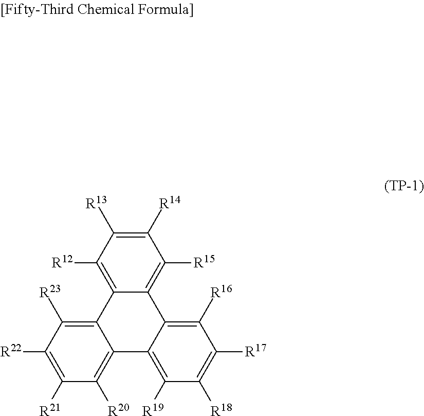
C12=C([R20])C([R21])=C([R22])C([R23])=C1C1=C([R12])C([R13])=C([R14])C([R15])=C1C1=C([R16])C([R17])=C([R18])C([R19])=C21
